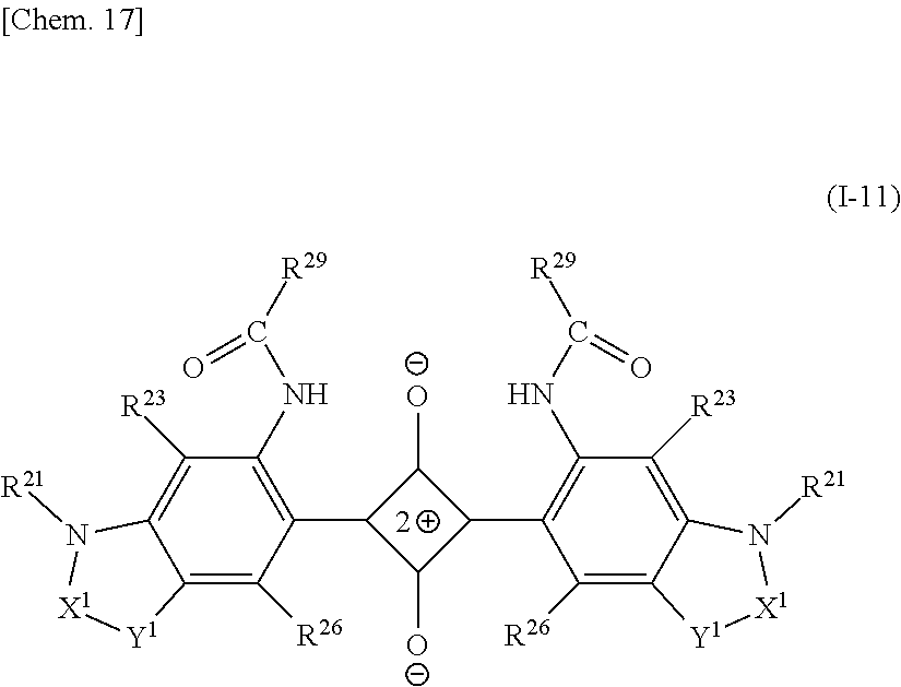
C1(C2=C(NC([R29])=O)C([R23])=C3C(=C2[R26])[Y1][X1]N3[R21])C([O-])C(C2=C(NC([R29])=O)C([R23])=C3C(=C2[R26])[Y1][X1]N3[R21])C1[O-]
